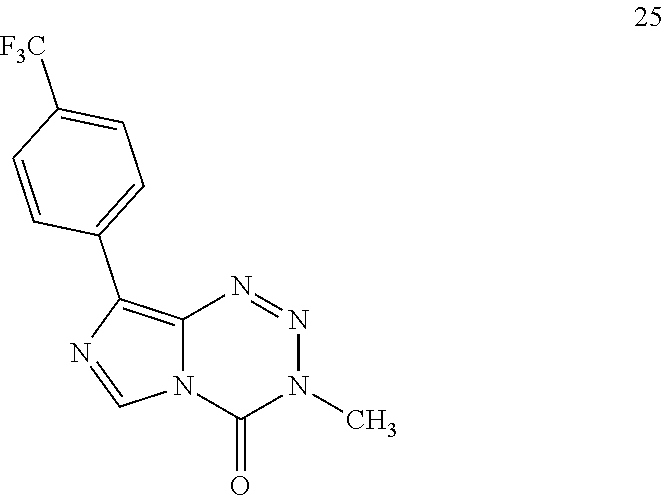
C12=C(C3=CC=C([F3C])C=C3)N=CN1C(=O)N(C)N=N2
